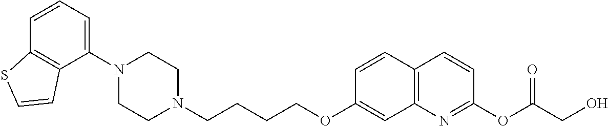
C1(N2CCN(CCCCOC3=CC4=C(C=C3)C=CC(OC(=O)CO)=N4)CC2)=CC=CC2=C1C=CS2
